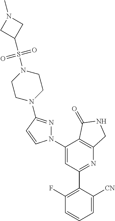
C1(C2=C(F)C=CC=C2[CN])=NC2=C(C(N3N=C(N4CCN(S(C5CN(C)C5)(=O)=O)CC4)C=C3)=C1)C(=O)NC2
